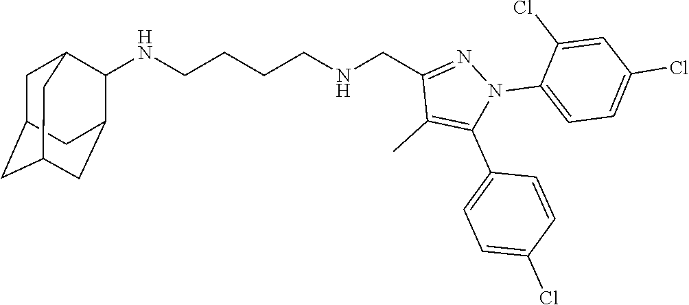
N(CCCCNCC1=NN(C2=CC=C(Cl)C=C2Cl)C(C2=CC=C(Cl)C=C2)=C1C)C1C2CC3CC(CC1C3)C2
